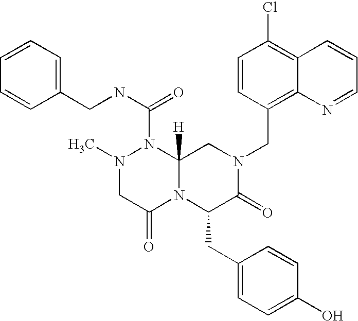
C(N1CC2([H])N(C(NCC3=CC=CC=C3)=O)N(C)CC(=O)N2C(CC2=CC=C(O)C=C2)C1=O)C1=C2C(=C(Cl)C=C1)C=CC=N2
